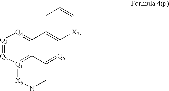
[Q3]1=[Q2][Q1]2=C3C(=[Q4]1)C1=C([Q5]=C3CN[X6]2)[X7]C=CC1
